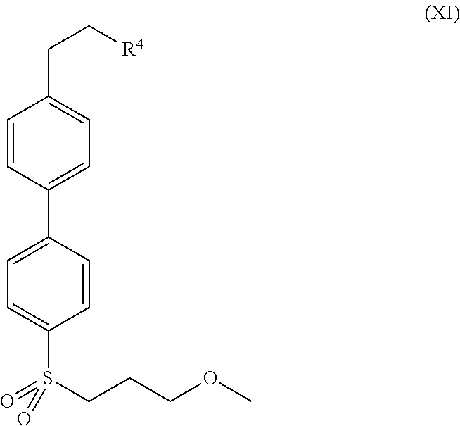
C1=CC(C2=CC=C(S(CCCOC)(=O)=O)C=C2)=CC=C1CC[R4]
